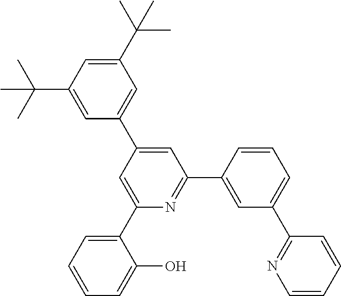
C1(C(C)(C)C)=CC(C(C)(C)C)=CC(C2=CC(C3=CC(C4=NC=CC=C4)=CC=C3)=NC(C3=CC=CC=C3O)=C2)=C1
